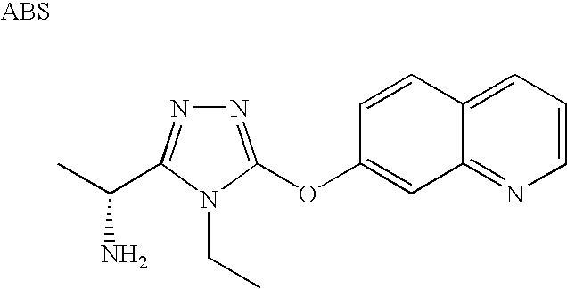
N1=C(OC2=CC3=NC=CC=C3C=C2)N(CC)C(C(C)N)=N1
